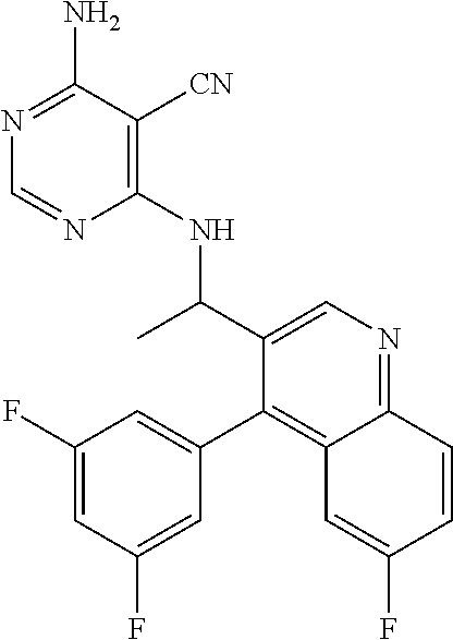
C1(NC(C2=CN=C3C(=C2C2=CC(F)=CC(F)=C2)C=C(F)C=C3)C)=C([CN])C(N)=NC=N1
